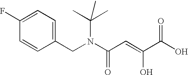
C1(F)=CC=C(CN(C(C=C(C(O)=O)O)=O)C(C)(C)C)C=C1
